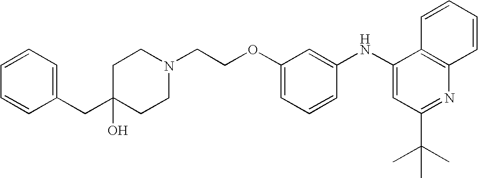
C(COC1=CC=CC(NC2=CC(C(C)(C)C)=NC3=C2C=CC=C3)=C1)N1CCC(CC2=CC=CC=C2)(O)CC1
